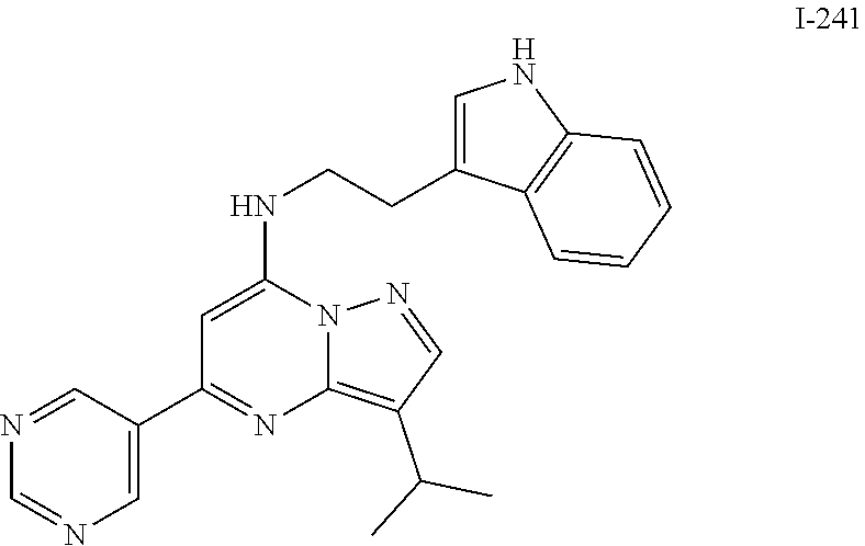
C1=C(NCCC2=CNC3=C2C=CC=C3)N2C(=C(C(C)C)C=N2)N=C1C1=CN=CN=C1
